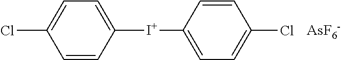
C1=CC([I+]C2=CC=C(Cl)C=C2)=CC=C1Cl.[AsF6-]
